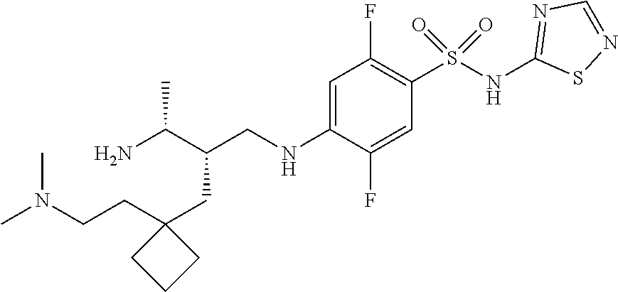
C1=C(NCC(C(N)C)CC2(CCN(C)C)CCC2)C(F)=CC(S(NC2=NC=NS2)(=O)=O)=C1F
